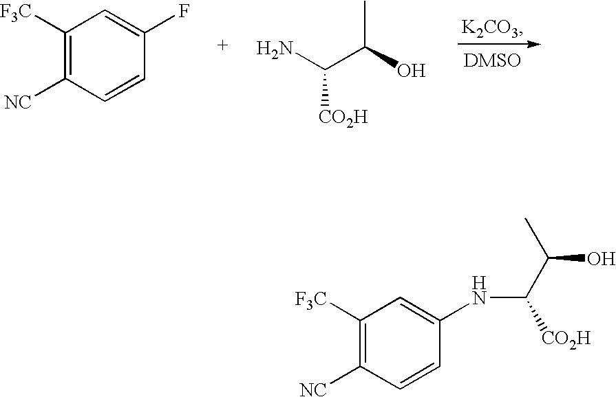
C1([F3C])=C([NC])C=CC(F)=C1.NC(C(O)C)[CO2H].C1([F3C])=C([NC])C=CC(NC([CO2H])C(C)O)=C1
